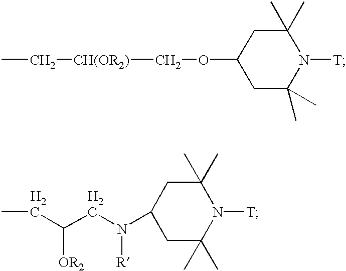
C1(N(CC(CC)[OR2])[R])CC(C)(C)N([T])C(C)(C)C1.[H2].[H2].CC[CH(OR2)]COC1CC(C)(C)N([T])C(C)(C)C1
